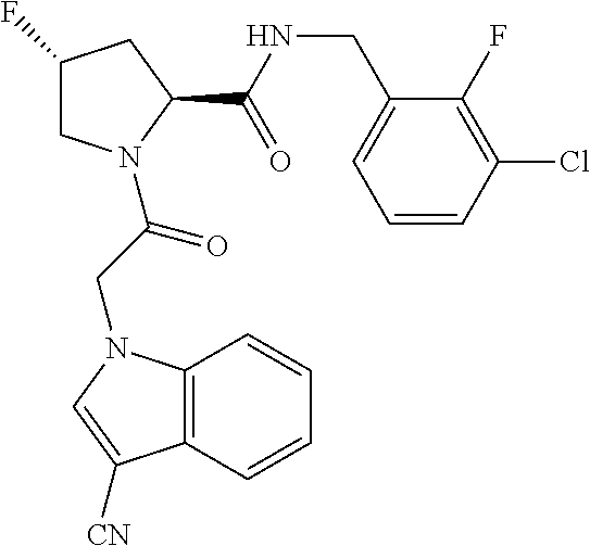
C1C(F)CC(C(NCC2=CC=CC(Cl)=C2F)=O)N1C(CN1C2=C(C([CN])=C1)C=CC=C2)=O
